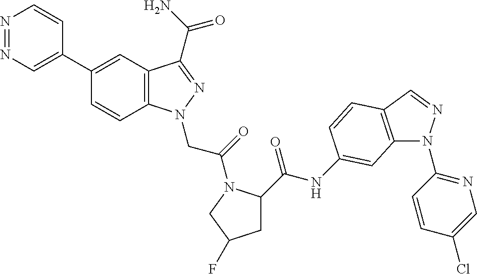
N1=NC=C(C2=CC3=C(C=C2)N(CC(=O)N2C(C(=O)NC4=CC5=C(C=NN5C5=NC=C(Cl)C=C5)C=C4)CC(F)C2)N=C3C(=O)N)C=C1
